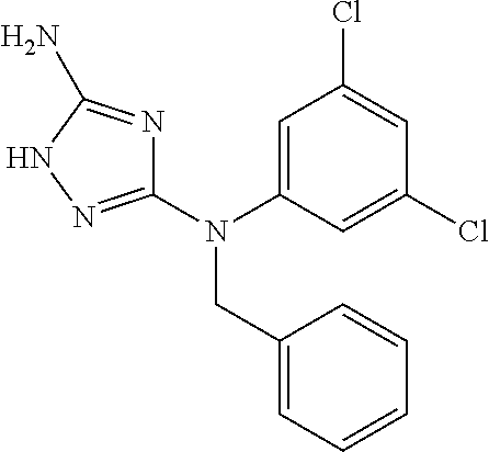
C1(N(CC2=CC=CC=C2)C2=CC(Cl)=CC(Cl)=C2)=NNC(N)=N1
